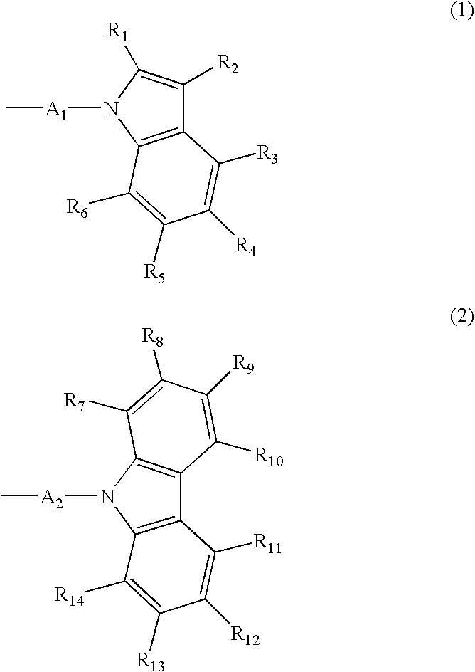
C12=C(C([R11])=C([R12])C([R13])=C1[R14])C1=C(N2[A2]C)C([R7])=C([R8])C([R9])=C1[R10].C12=C(N([A1]C)C([R1])=C1[R2])C([R6])=C([R5])C([R4])=C2[R3]
